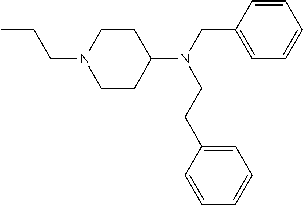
CCCN1CCC(N(CC2=CC=CC=C2)CCC2=CC=CC=C2)CC1
